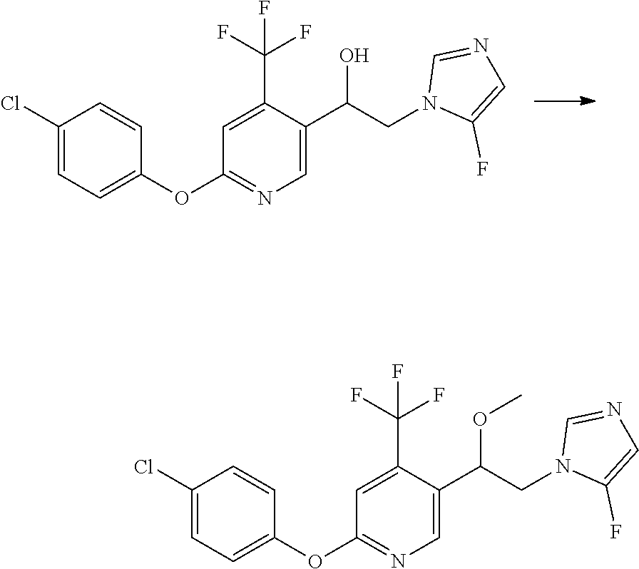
C1(Cl)=CC=C(OC2=NC=C(C(CN3C(F)=CN=C3)O)C(C(F)(F)F)=C2)C=C1.C1(Cl)=CC=C(OC2=NC=C(C(CN3C(F)=CN=C3)OC)C(C(F)(F)F)=C2)C=C1
